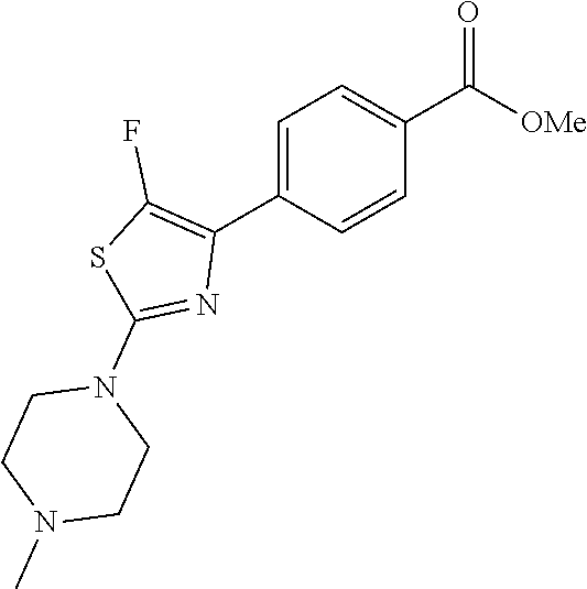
C1=C(C2=C(F)SC(N3CCN(C)CC3)=N2)C=CC(C(=O)[OMe])=C1
